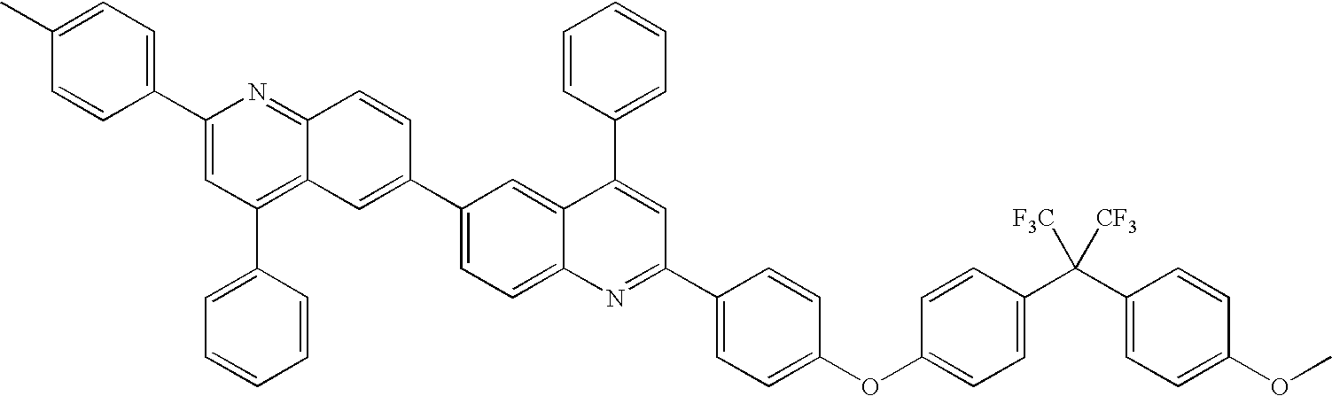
C1=C(C)C=CC(C2=CC(C3=CC=CC=C3)=C3C(=N2)C=CC(C2=CC=C4C(=C2)C(C2=CC=CC=C2)=CC(C2=CC=C(OC5=CC=C(C(C6=CC=C(OC)C=C6)([F3C])[CF3])C=C5)C=C2)=N4)=C3)=C1
